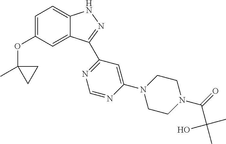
C1=C(OC2(C)CC2)C=C2C(=C1)NN=C2C1=NC=NC(N2CCN(C(=O)C(C)(C)O)CC2)=C1
